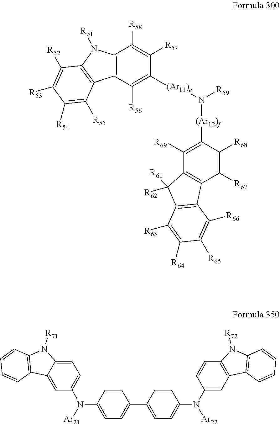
C12=C(C([R56])=C([(Ar11)e]N([(Ar12)f]C3=C([R69])C4=C(C([R67])=C3[R68])C3=C(C4([R61])[R62])C([R63])=C([R64])C([R65])=C3[R66])[R59])C([R57])=C1[R58])C1=C(N2[R51])C([R52])=C([R53])C([R54])=C1[R55].C1(N(C2=CC=C3C(=C2)C2=C(N3[R71])C=CC=C2)[Ar21])=CC=C(C2=CC=C(N([Ar22])C3=CC4=C(C=C3)N([R72])C3=C4C=CC=C3)C=C2)C=C1
